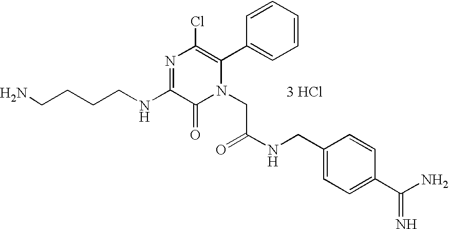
[3 HCl].C(CCNC1=NC(Cl)=C(C2=CC=CC=C2)N(CC(NCC2=CC=C(C(=N)N)C=C2)=O)C1=O)CN
